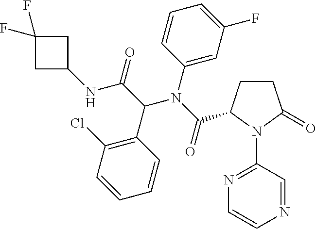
C1=CC(C(C(NC2CC(F)(F)C2)=O)N(C(=O)C2CCC(=O)N2C2=NC=CN=C2)C2=CC(F)=CC=C2)=C(Cl)C=C1
